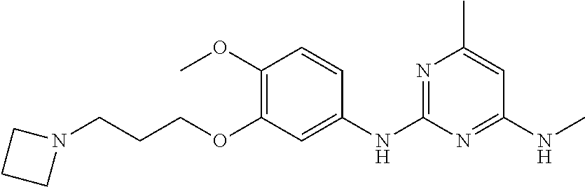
C1=C(C)N=C(NC2=CC(OCCCN3CCC3)=C(OC)C=C2)N=C1NC
